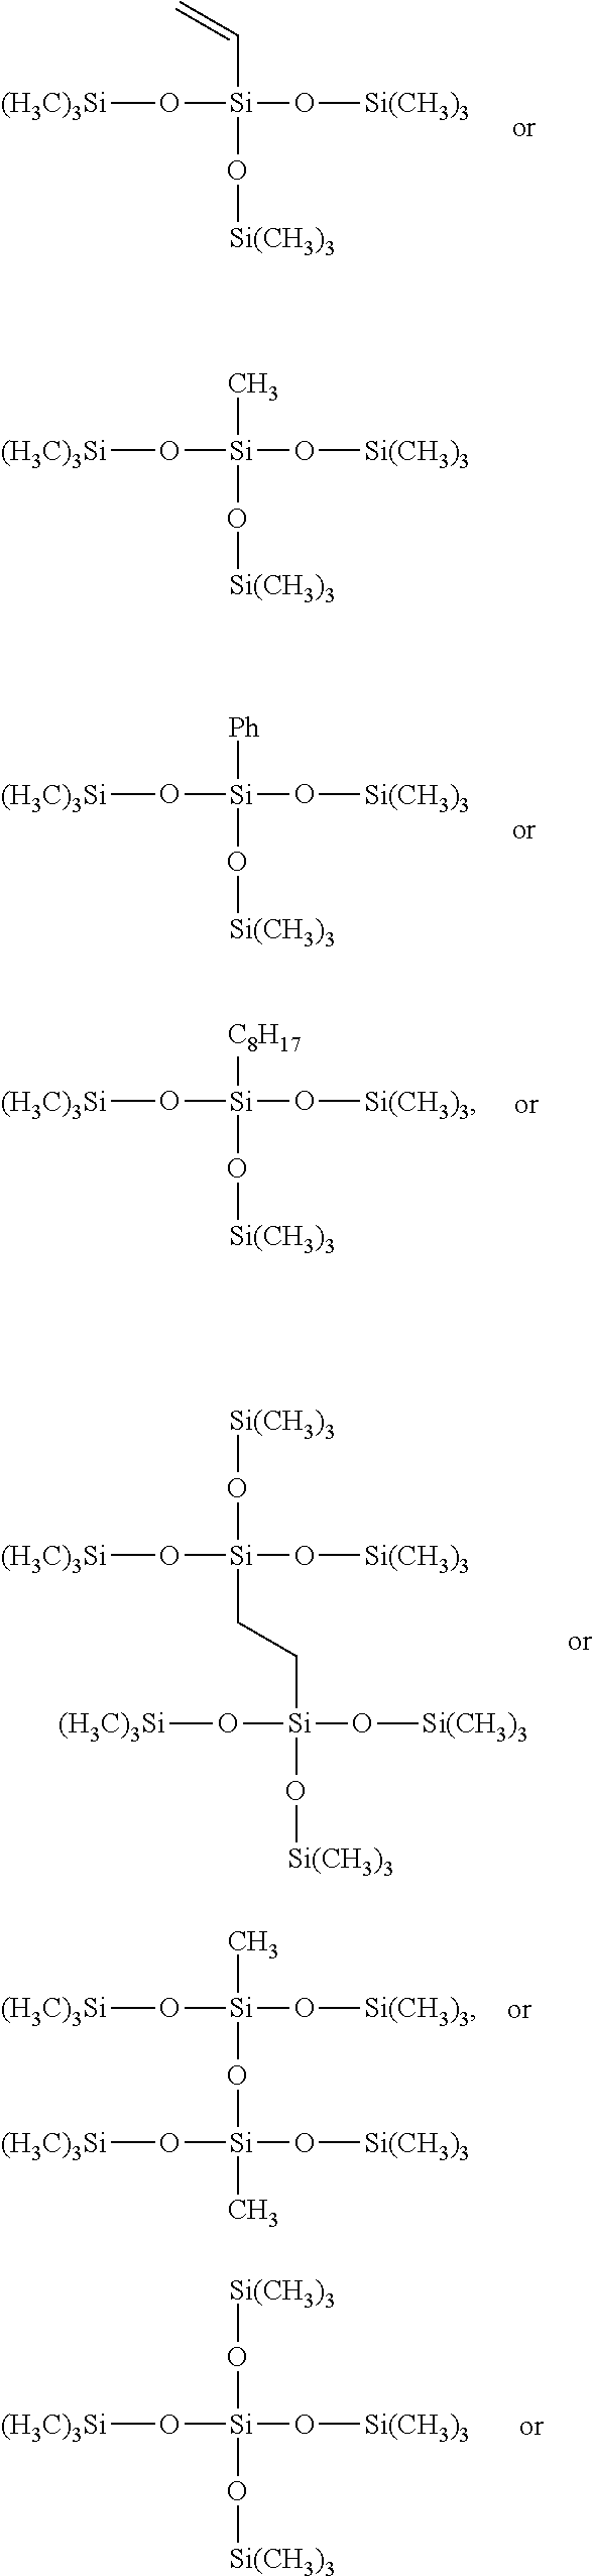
[(H3C)3Si]O[Si](O[Si(CH3)3])(C=C)O[Si(CH3)3].[(H3C)3Si]O[Si](O[Si(CH3)3])(C)O[Si(CH3)3].[(H3C)3Si]O[Si](O[Si(CH3)3])([Ph])O[Si(CH3)3].[(H3C)3Si]O[Si](O[Si(CH3)3])([C8H17])O[Si(CH3)3].[(H3C)3Si]O[Si](O[Si(CH3)3])(CC[Si](O[(H3C)3Si])(O[Si(CH3)3])O[Si(CH3)3])O[Si(CH3)3].[(H3C)3Si]O[Si](O[Si(CH3)3])(O[Si(CH3)3])O[Si(CH3)3].[(H3C)3Si]O[Si](O[Si(CH3)3])(O[Si](O[(H3C)3Si])(O[Si(CH3)3])C)C
